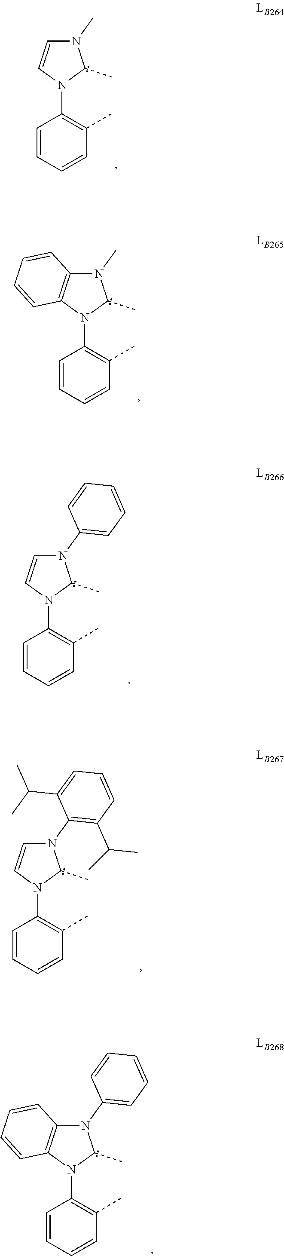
C1(N2C=CN(C)C2C)=C(C)C=CC=C1.C1(N2C3=C(N(C)C2C)C=CC=C3)=C(C)C=CC=C1.C1(N2C=CN(C3=CC=CC=C3)C2C)=C(C)C=CC=C1.C1(N2C=CN(C3=C(C(C)C)C=CC=C3C(C)C)C2C)=C(C)C=CC=C1.C1(N2C3=C(N(C4=CC=CC=C4)C2C)C=CC=C3)=C(C)C=CC=C1
